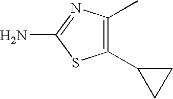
C1(C2CC2)=C(C)N=C(N)S1
